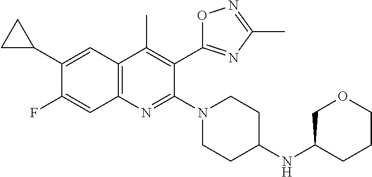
C1(C2CC2)=CC2=C(N=C(N3CCC(NC4CCCOC4)CC3)C(C3=NC(C)=NO3)=C2C)C=C1F
